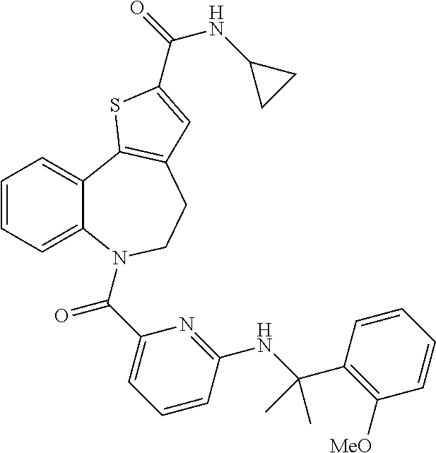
C1=CC=C2C(=C1)C1=C(CCN2C(C2=CC=CC(NC(C3=C([MeO])C=CC=C3)(C)C)=N2)=O)C=C(C(NC2CC2)=O)S1
